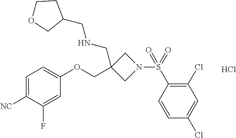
Cl.C1=C([NC])C(F)=CC(OCC2(CNCC3CCOC3)CN(S(C3=C(Cl)C=C(Cl)C=C3)(=O)=O)C2)=C1
